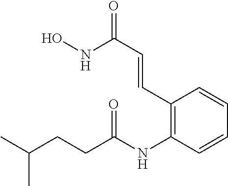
C1=CC=CC(NC(CCC(C)C)=O)=C1C=CC(=O)NO
